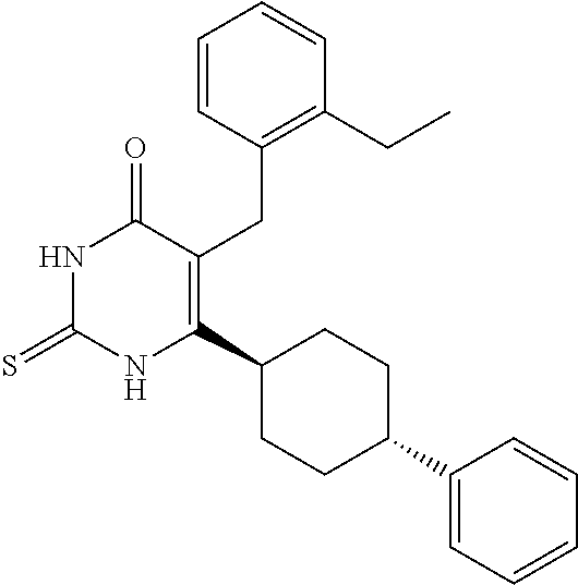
C1=CC(CC2=C(C3CCC(C4=CC=CC=C4)CC3)NC(=S)NC2=O)=C(CC)C=C1
